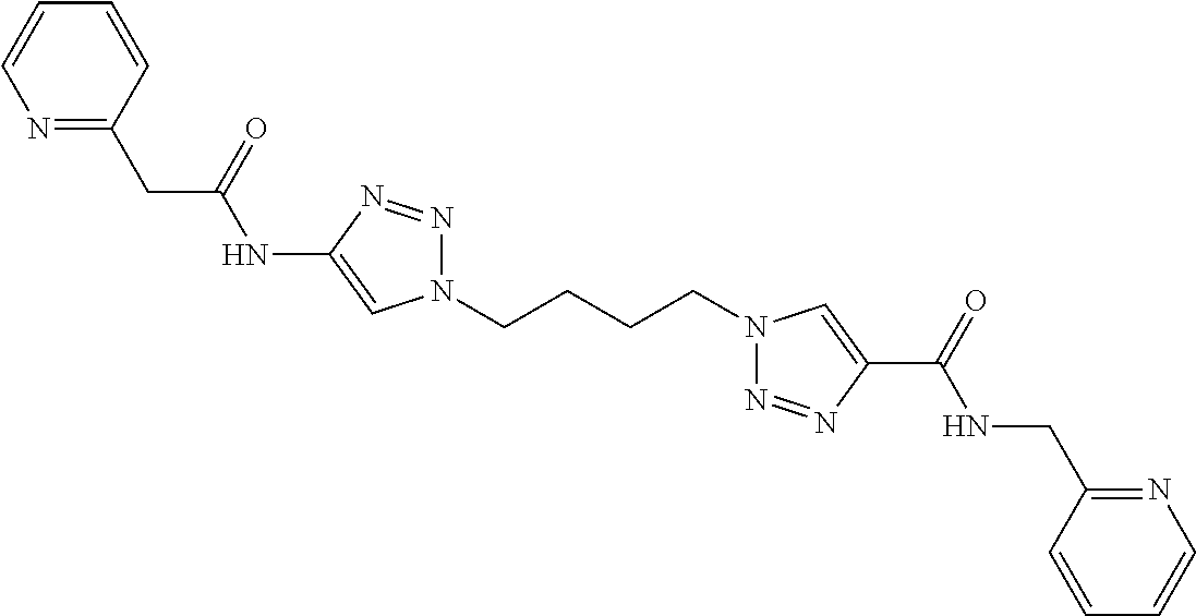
C1(NC(CC2=NC=CC=C2)=O)=CN(CCCCN2N=NC(C(=O)NCC3=NC=CC=C3)=C2)N=N1
